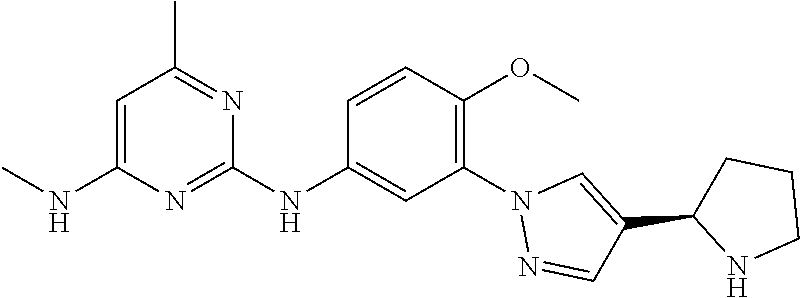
C1=C(NC)N=C(NC2=CC(N3N=CC(C4NCCC4)=C3)=C(OC)C=C2)N=C1C
